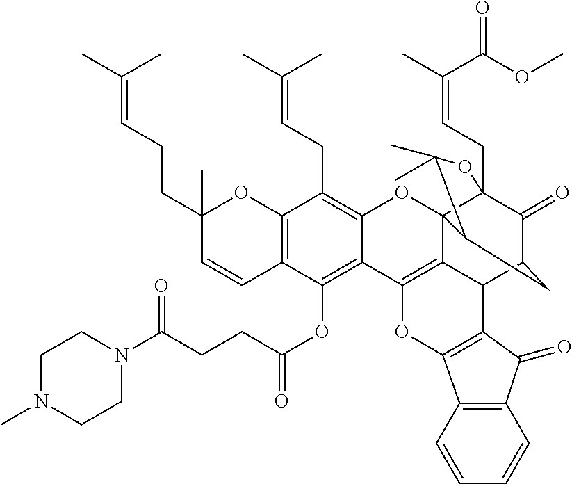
C12=C(C=CC(CCC=C(C)C)(C)O1)C(OC(CCC(N1CCN(C)CC1)=O)=O)=C1C(=C2CC=C(C)C)OC23C4(CC=C(C)C(OC)=O)C(=O)C(CC2C(C)(C)O4)C2C3=C1OC1=C2C(=O)C2=C1C=CC=C2
